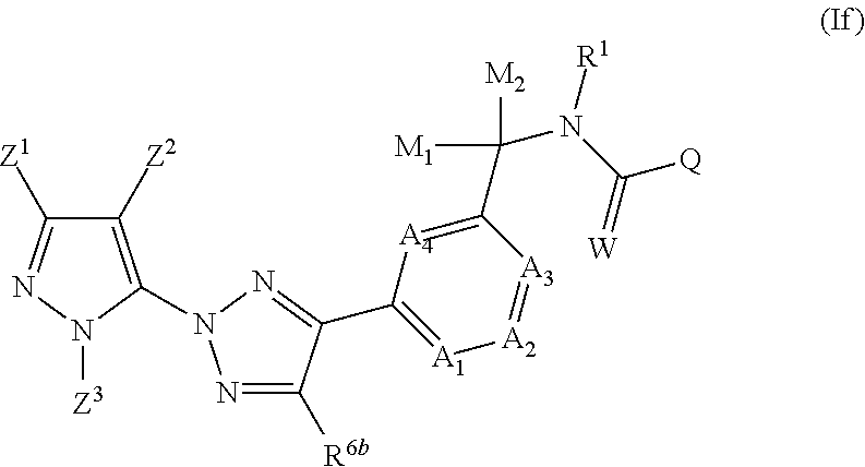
C1([Z2])=C(N2N=C([R6b])C(C3=[A1][A2]=[A3]C(C(N(C(=[W])[Q])[R1])([M1])[M2])=[A4]3)=N2)N([Z3])N=C1[Z1]
